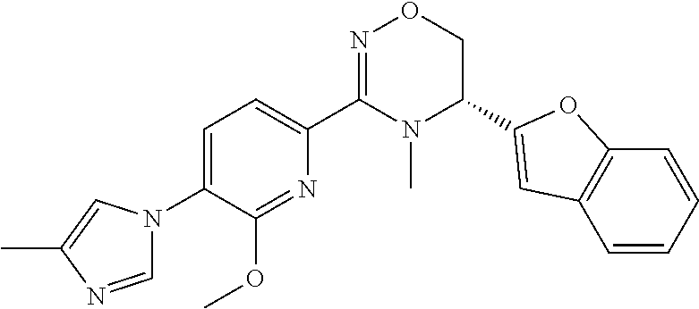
C1=C(N2C=NC(C)=C2)C(OC)=NC(C2=NOCC(C3=CC4=C(O3)C=CC=C4)N2C)=C1
